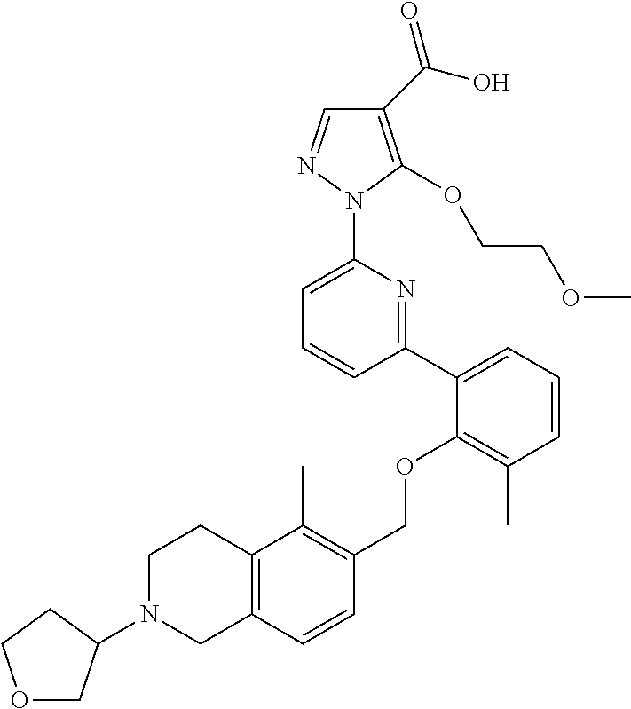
C1(C(O)=O)=C(OCCOC)N(C2=CC=CC(C3=CC=CC(C)=C3OCC3=C(C)C4=C(C=C3)CN(C3COCC3)CC4)=N2)N=C1
